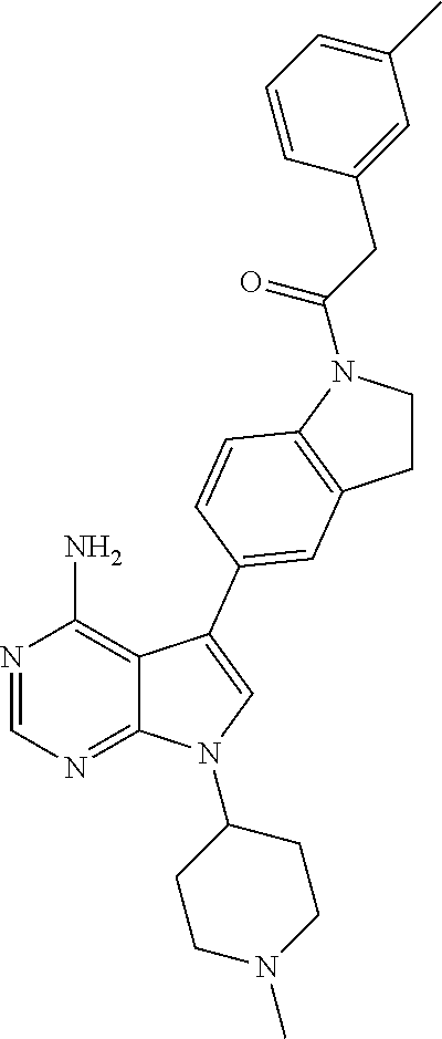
N1=CN=C2C(=C1N)C(C1=CC3=C(C=C1)N(C(CC1=CC(C)=CC=C1)=O)CC3)=CN2C1CCN(C)CC1
